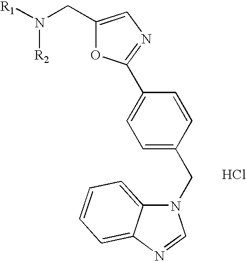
[R1]N(CC1=CN=C(C2=CC=C(CN3C4=CC=CC=C4N=C3)C=C2)O1)[R2].Cl
